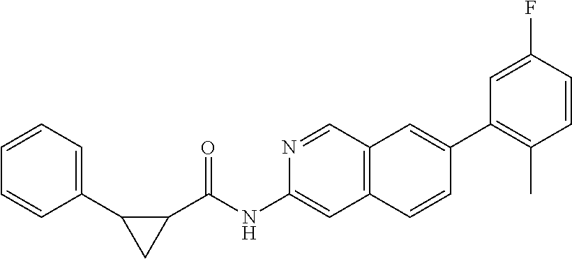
N1=CC2=C(C=C1NC(C1C(C3=CC=CC=C3)C1)=O)C=CC(C1=C(C)C=CC(F)=C1)=C2
